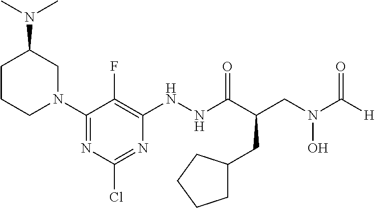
C1CCN(C2=NC(Cl)=NC(NNC(C(CN(C([H])=O)O)CC3CCCC3)=O)=C2F)CC1N(C)C
